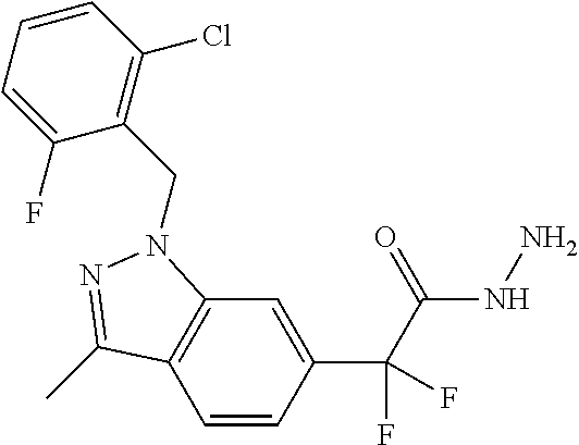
C1=CC(C(F)(C(=O)NN)F)=CC2=C1C(C)=NN2CC1=C(Cl)C=CC=C1F
